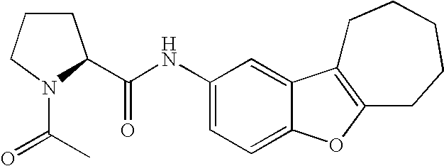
C1(NC(=O)C2CCCN2C(C)=O)=CC=C2C(=C1)C1=C(O2)CCCCC1
